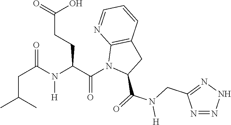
C(C(C)C)C(N(C(C(N1C(C(=O)N(CC2=NNN=N2)[H])CC2=C1N=CC=C2)=O)CCC(=O)O)[H])=O
